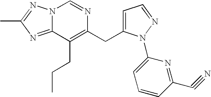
N12C(=NC(C)=N1)C(CCC)=C(CC1=CC=NN1C1=CC=CC(C#N)=N1)N=C2
